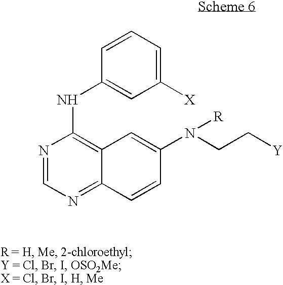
C1=CC=C([X])C=C1NC1=C2C=C(N([R])CC[Y])C=CC2=NC=N1
